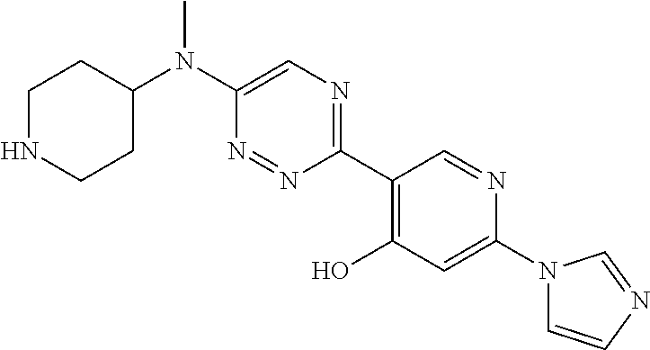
C1NCCC(N(C2=CN=C(C3=C(O)C=C(N4C=CN=C4)N=C3)N=N2)C)C1
